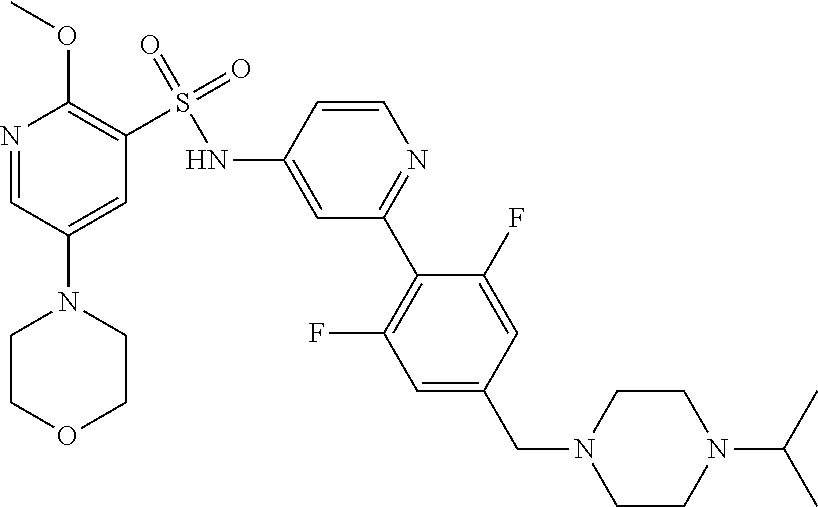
N1=CC(N2CCOCC2)=CC(S(=O)(NC2=CC(C3=C(F)C=C(CN4CCN(C(C)C)CC4)C=C3F)=NC=C2)=O)=C1OC
